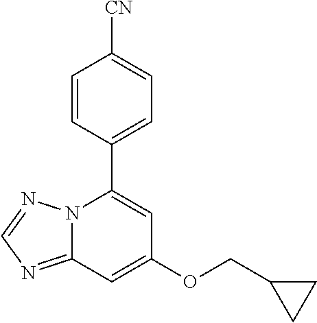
C12=NC=NN1C(C1=CC=C([CN])C=C1)=CC(OCC1CC1)=C2
